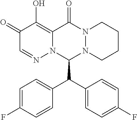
C1(=O)C=NN2C(=C1O)C(=O)N1N(C2C(C2=CC=C(F)C=C2)C2=CC=C(F)C=C2)CCCC1
